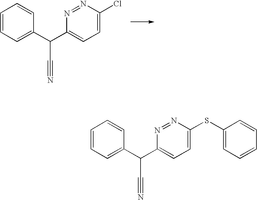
C1=CC=C(C(C2=CC=C(Cl)N=N2)C#N)C=C1.C1=CC=C(C(C2=CC=C(SC3=CC=CC=C3)N=N2)C#N)C=C1
